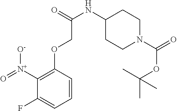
C1([N+]([O-])=O)=C(OCC(=O)NC2CCN(C(OC(C)(C)C)=O)CC2)C=CC=C1F
